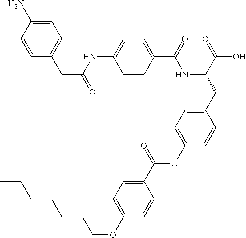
C1=CC(C(=O)NC(CC2=CC=C(OC(C3=CC=C(OCCCCCCC)C=C3)=O)C=C2)C(=O)O)=CC=C1NC(CC1=CC=C(N)C=C1)=O
